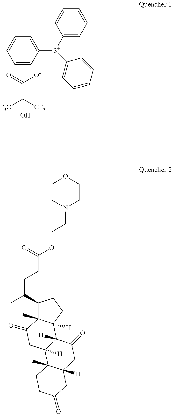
C1([S+](C2=CC=CC=C2)C2=CC=CC=C2)=CC=CC=C1.C(C(=O)[O-])([CF3])([F3C])O.N1(CCOC(CCC(C)C2C3(C)C([H])(CC2)C2([H])C([H])(CC3=O)C3(C)C([H])(CC2=O)CC(=O)CC3)=O)CCOCC1
